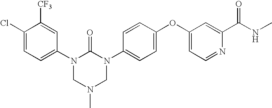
C1(Cl)=CC=C(N2CN(C)CN(C3=CC=C(OC4=CC=NC(C(NC)=O)=C4)C=C3)C2=O)C=C1[CF3]
